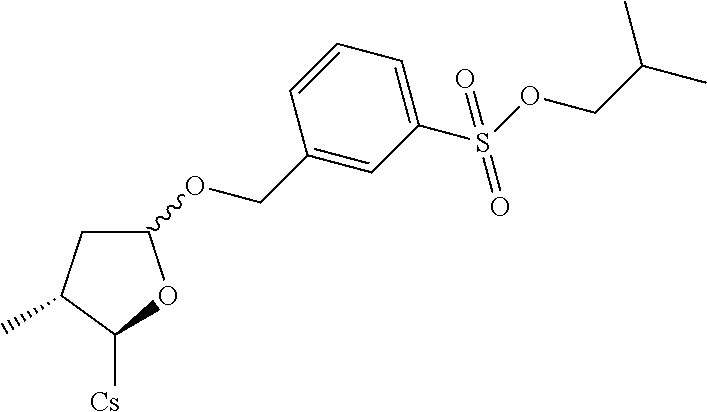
C1C(C)C([Cs])OC1OCC1=CC(S(OCC(C)C)(=O)=O)=CC=C1
